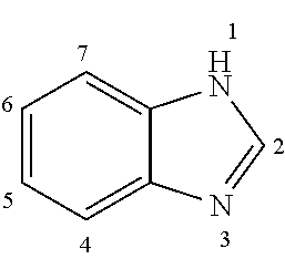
C1=CC=C2C(=C1)NC=N2
